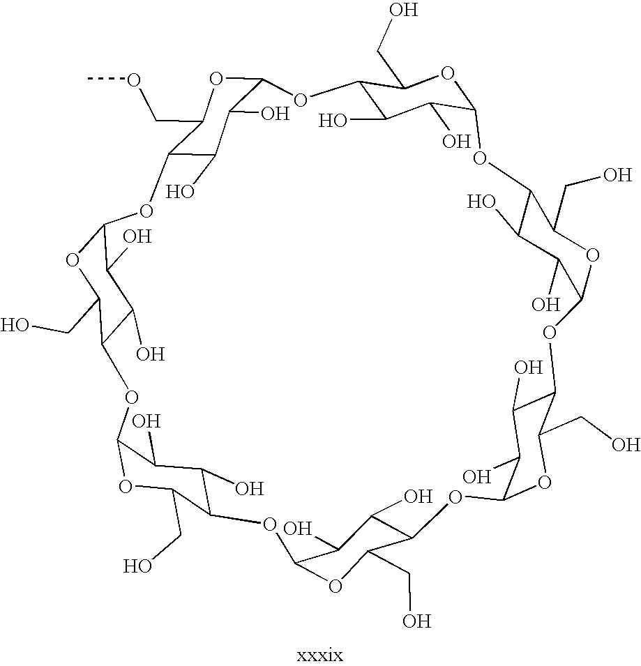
C12C(O)C(O)C(OC1CO)OC1C(O)C(O)C(OC1CO)OC1C(O)C(O)C(OC1CO)OC1C(O)C(O)C(OC1CO)OC1C(O)C(O)C(OC1CO)OC1C(O)C(O)C(OC1CO)OC1C(O)C(O)C(O2)OC1COC
